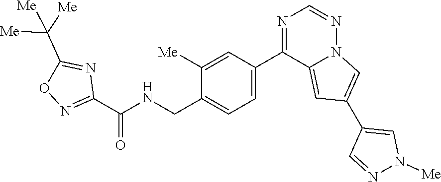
N1([Me])C=C(C2=CN3N=CN=C(C4=CC=C(CNC(=O)C5=NOC(C([Me])([Me])[Me])=N5)C([Me])=C4)C3=C2)C=N1
